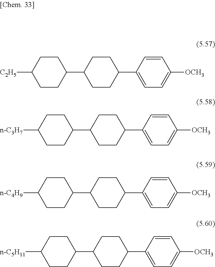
C1CC(C2=CC=C([OCH3])C=C2)CCC1C1CCC([C2H5])CC1.C1CC(C2=CC=C([OCH3])C=C2)CCC1C1CCC([n-C3H7])CC1.C1CC(C2=CC=C([OCH3])C=C2)CCC1C1CCC([n-C4H9])CC1.C1CC(C2=CC=C([OCH3])C=C2)CCC1C1CCC([n-C5H11])CC1
